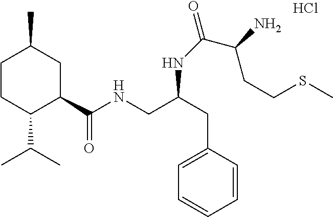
C1CC(C(C)C)C(C(NCC(CC2=CC=CC=C2)NC(=O)C(CCSC)N)=O)CC1C.Cl
